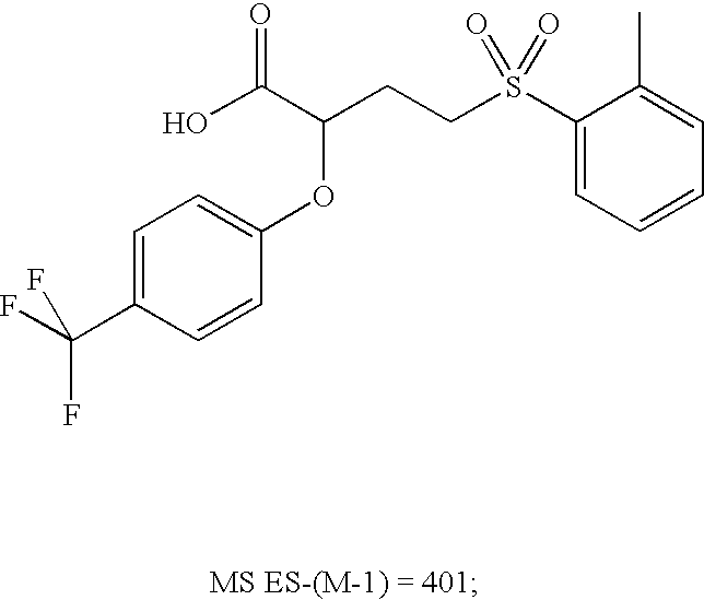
C1=C(C(F)(F)F)C=CC(OC(CCS(C2=CC=CC=C2C)(=O)=O)C(=O)O)=C1
